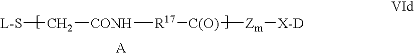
[L-S]C[CONH][R17][C(O)][Zm][X-D]
